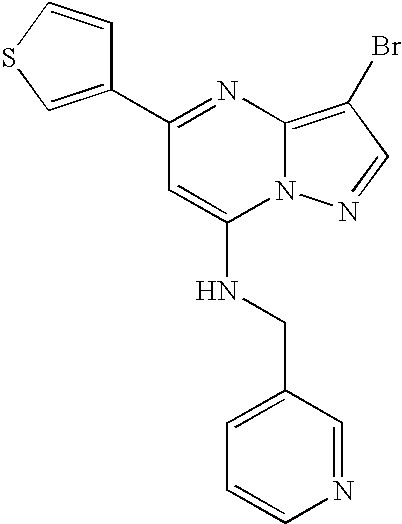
C1(C2=NC3=C(Br)C=NN3C(NCC3=CC=CN=C3)=C2)=CSC=C1
